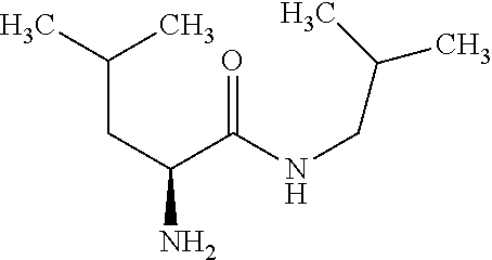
CC(C)CC(N)C(NCC(C)C)=O
